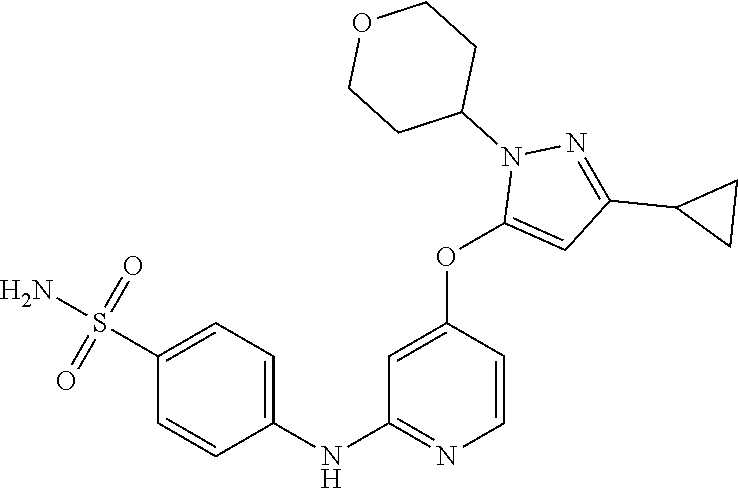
C1(NC2=NC=CC(OC3=CC(C4CC4)=NN3C3CCOCC3)=C2)=CC=C(S(N)(=O)=O)C=C1
